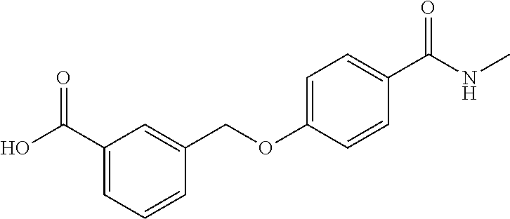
C1(C(O)=O)=CC=CC(COC2=CC=C(C(NC)=O)C=C2)=C1
